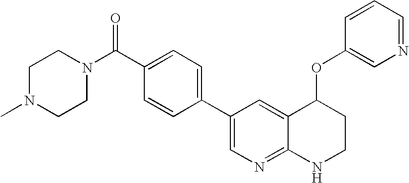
C1N(C)CCN(C(=O)C2=CC=C(C3=CN=C4C(=C3)C(OC3=CN=CC=C3)CCN4)C=C2)C1
